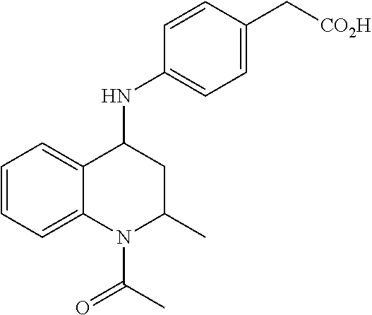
C1=CC=C2C(=C1)C(NC1=CC=C(C[CO2H])C=C1)CC(C)N2C(=O)C
